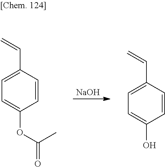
C1=CC(C=C)=CC=C1OC(=O)C.C1=CC(C=C)=CC=C1O.[NaOH]
